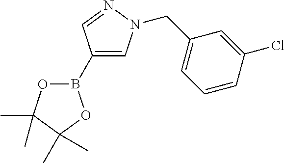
B1(C2=CN(CC3=CC=CC(Cl)=C3)N=C2)OC(C)(C)C(C)(C)O1
